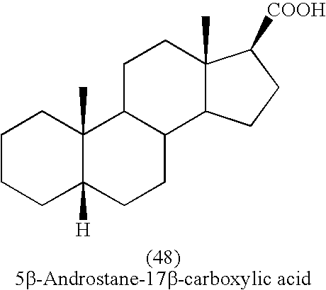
C1CCC2([H])C(C)(C1)C1C(CC2)C2C(C)(CC1)C([COOH])CC2
